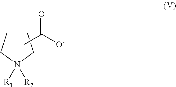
C1CCN([R2])([R1])C1.O=C([O-])C
